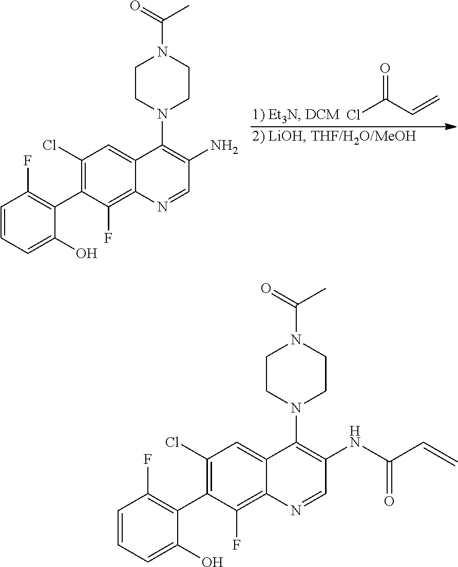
ClC(C=C)=O.C1CN(C2=C(N)C=NC3=C(F)C(C4=C(F)C=CC=C4O)=C(Cl)C=C23)CCN1C(=O)C.C1CN(C2=C(NC(C=C)=O)C=NC3=C(F)C(C4=C(F)C=CC=C4O)=C(Cl)C=C23)CCN1C(=O)C
